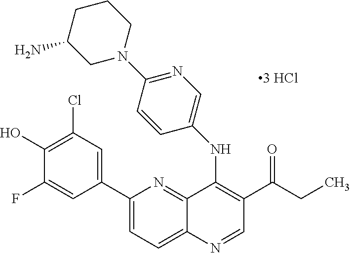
C1(C2=CC(Cl)=C(O)C(F)=C2)=CC=C2C(=N1)C(NC1=CN=C(N3CCCC(N)C3)C=C1)=C(C(=O)CC)C=N2
